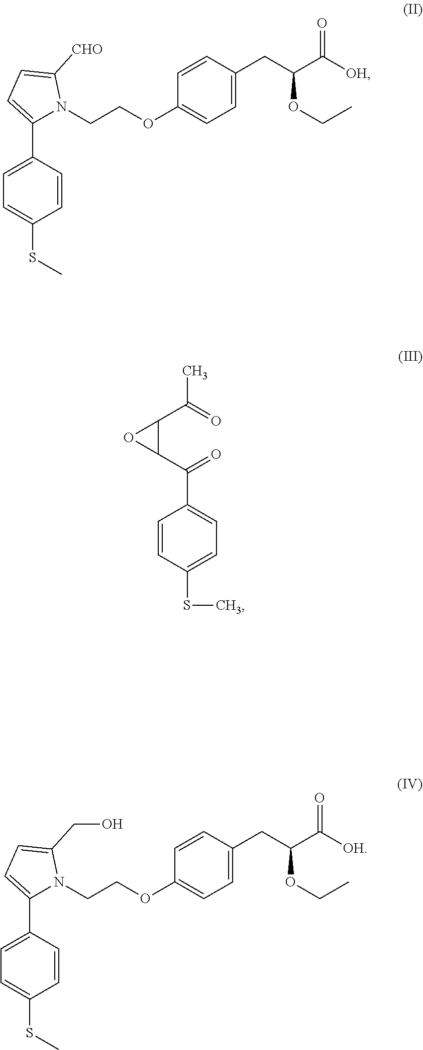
C1=CC(SC)=CC=C1C(C1C(C(C)=O)O1)=O.C1=C(SC)C=CC(C2=CC=C([CHO])N2CCOC2=CC=C(CC(C([OH])=O)OCC)C=C2)=C1.C1=C(SC)C=CC(C2=CC=C(CO)N2CCOC2=CC=C(CC(C([OH])=O)OCC)C=C2)=C1
